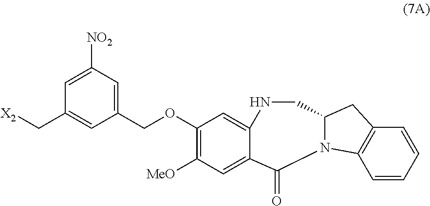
C1(OCC2=CC([NO2])=CC(C[X2])=C2)=C([MeO])C=C2C(=O)N3C4=C(C=CC=C4)CC3CNC2=C1
